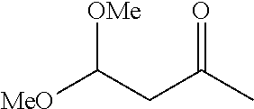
[MeO]C(CC(C)=O)[OMe]
